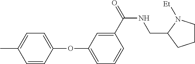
C1=C(C)C=CC(OC2=CC=CC(C(NCC3CCCN3[Et])=O)=C2)=C1
